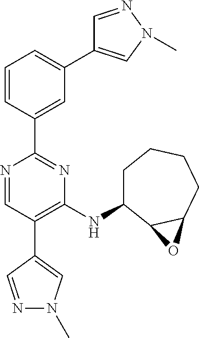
N1=CC(C2=CN(C)N=C2)=C(NC2CCCCC3C2O3)N=C1C1=CC(C2=CN(C)N=C2)=CC=C1
